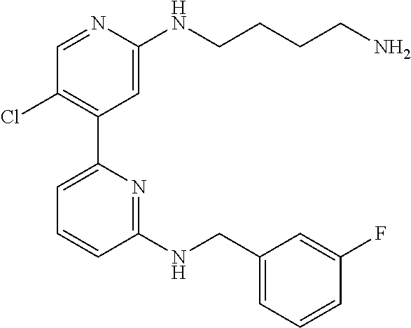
C1=NC(NCCCCN)=CC(C2=CC=CC(NCC3=CC=CC(F)=C3)=N2)=C1Cl
